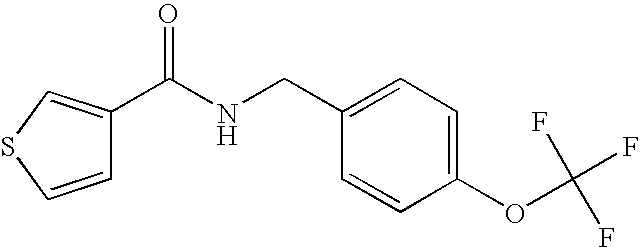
C1=C(OC(F)(F)F)C=CC(CNC(=O)C2=CSC=C2)=C1
